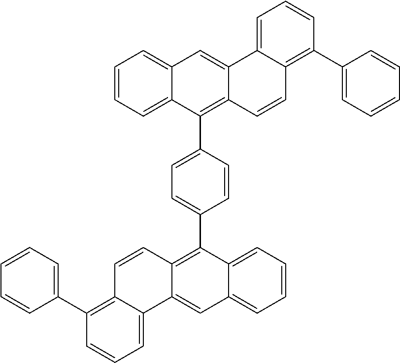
C1=CC=C2C(=C1)C=C1C(=C2C2=CC=C(C3=C4C(=CC5=CC=CC=C35)C3=CC=CC(C5=CC=CC=C5)=C3C=C4)C=C2)C=CC2=C(C3=CC=CC=C3)C=CC=C12
